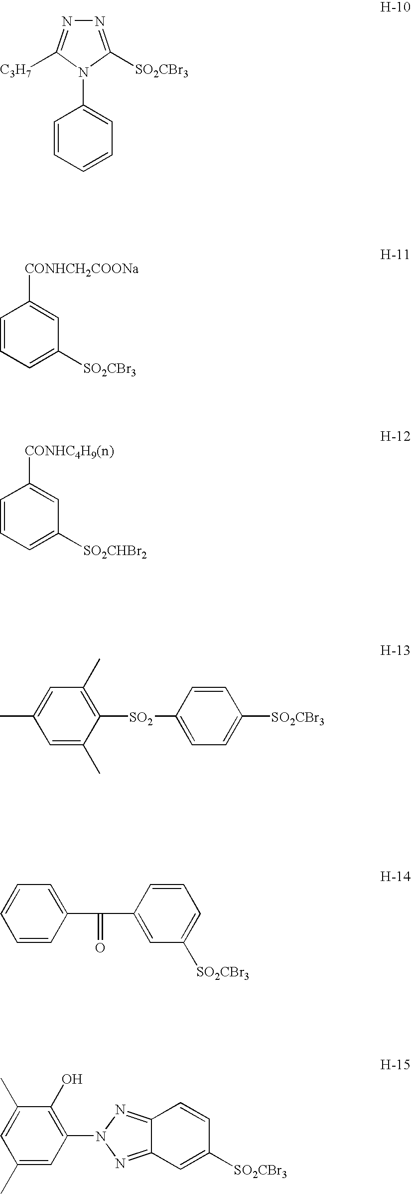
C1=C([SO2CBr3])C=C([CONHCH2COONa])C=C1.C1=C([SO2CHBr2])C=C([CONHC4H9(n)])C=C1.C1=CC=C(N2C([C3H7])=NN=C2[SO2CBr3])C=C1.C1=C(C)C([SO2]C2=CC=C([SO2CBr3])C=C2)=C(C)C=C1C.C1=CC(C(=O)C2=CC([SO2CBr3])=CC=C2)=CC=C1.C1(C)=CC(N2N=C3C(=N2)C=C([SO2CBr3])C=C3)=C(O)C(C)=C1
